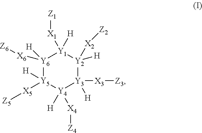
[Y6]1([H])([X6][Z6])[Y5]([H])([X5][Z5])[Y4]([H])([X4][Z4])[Y3]([H])([X3][Z3])[Y2]([H])([X2][Z2])[Y1]1([X1][Z1])[H]
